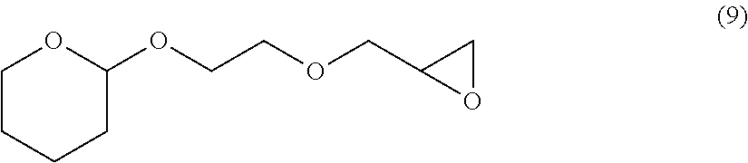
C1(OCCOCC2CO2)OCCCC1
